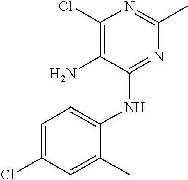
C1(Cl)=C(N)C(NC2=CC=C(Cl)C=C2C)=NC(C)=N1
